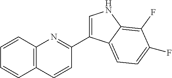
C1=CC2=C(C=C1)C=CC(C1=CNC3=C(F)C(F)=CC=C13)=N2
